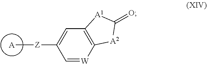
C1=C([Z][A])C=[W]C2=C1[A1]C(=O)[A2]2
